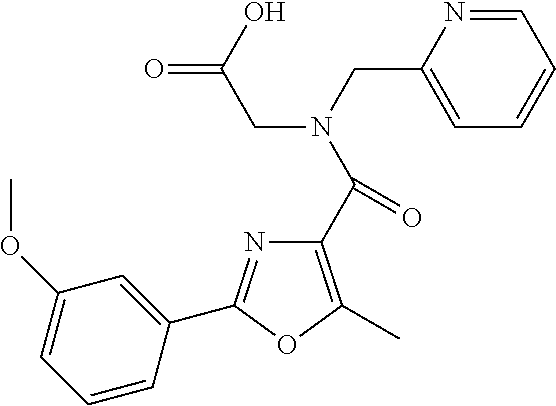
C1(C(=O)N(CC(O)=O)CC2=CC=CC=N2)=C(C)OC(C2=CC(OC)=CC=C2)=N1
